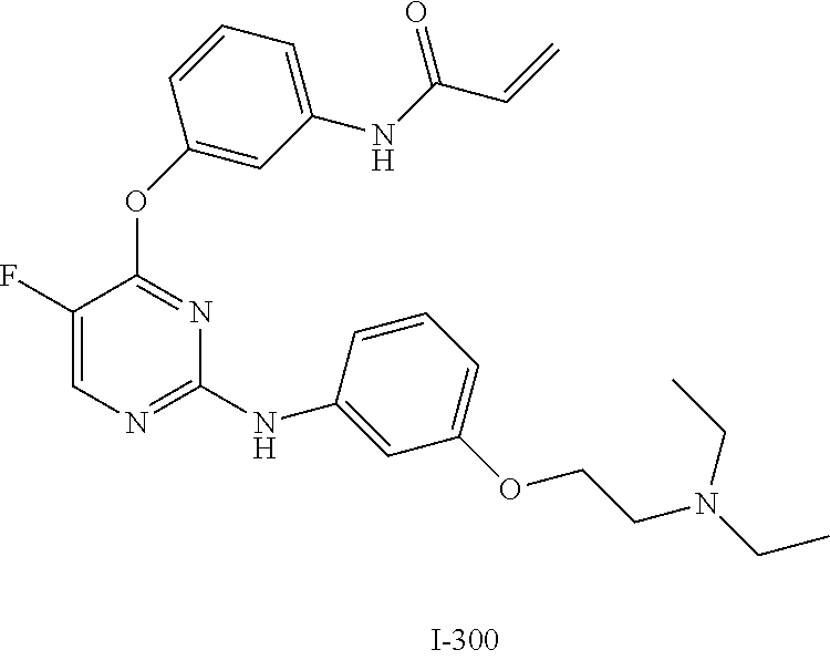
C1(F)=CN=C(NC2=CC(OCCN(CC)CC)=CC=C2)N=C1OC1=CC(NC(C=C)=O)=CC=C1
